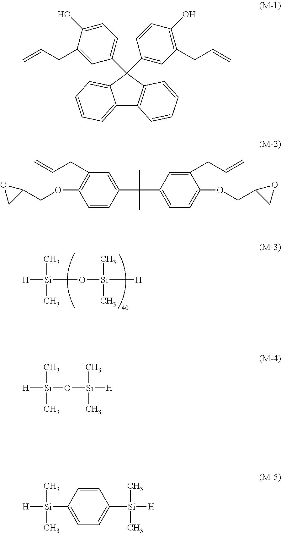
C[Si]([H])(C)O[Si](C)(C)[H].C12=CC=CC=C1C(C1=CC=C(O)C(CC=C)=C1)(C1=CC(CC=C)=C(O)C=C1)C1=C2C=CC=C1.C1=CC(C(C)(C)C2=CC=C(OCC3CO3)C(CC=C)=C2)=CC(CC=C)=C1OCC1OC1.C[Si]([H])(C)O[Si](C)(C)[H].C[Si]([H])(C)C1=CC=C([Si](C)(C)[H])C=C1
